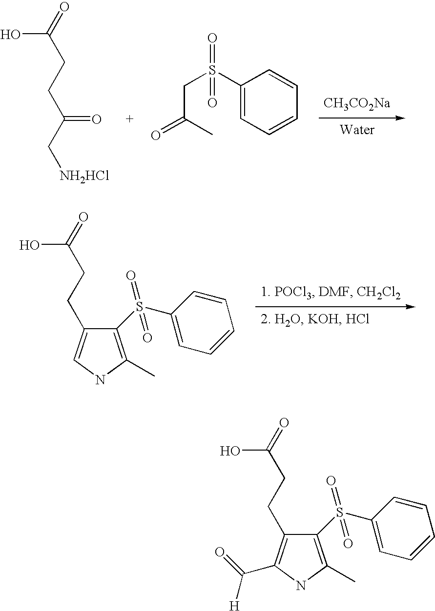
[CH3CO2Na].C(CCC(C[NH2HCl])=O)(O)=O.O=C(C)CS(C1=CC=CC=C1)(=O)=O.C1(S(C2=CC=CC=C2)(=O)=O)=C(C)NC=C1CCC(=O)O.[H]C(C1=C(CCC(=O)O)C(S(C2=CC=CC=C2)(=O)=O)=C(C)N1)=O
